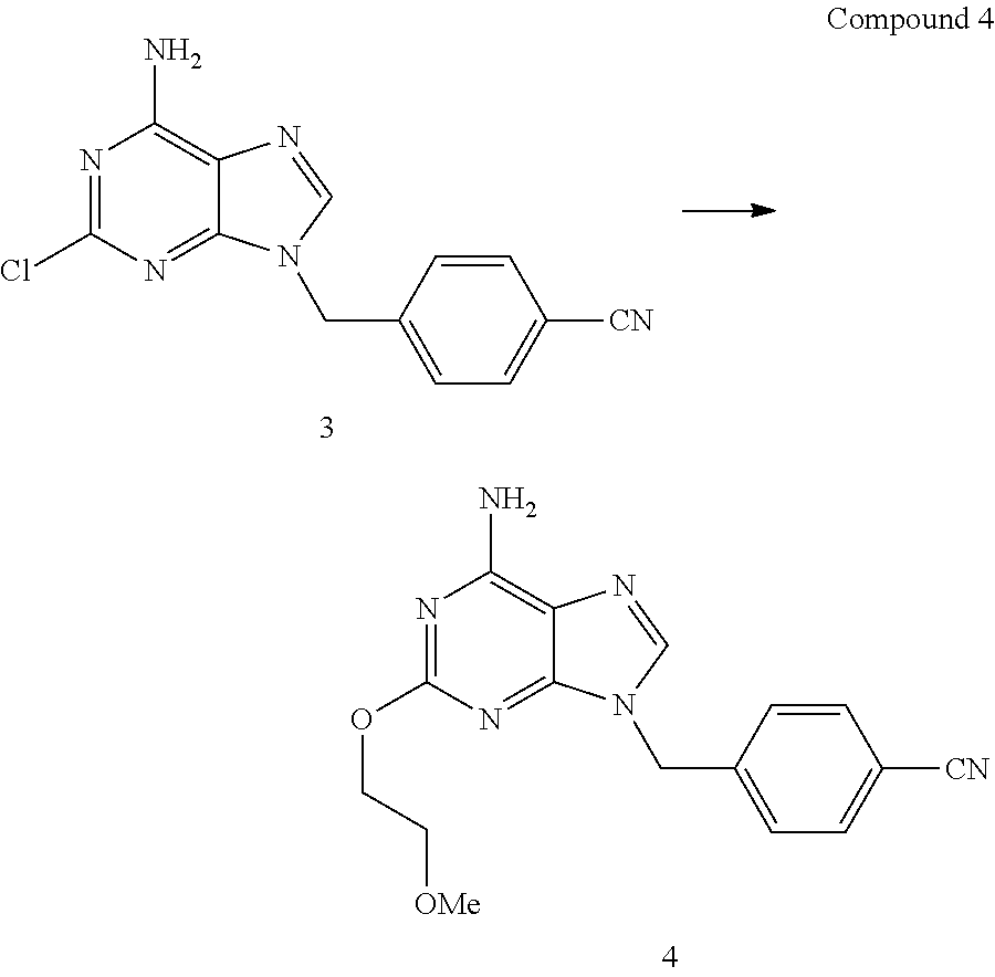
N1=C(OCC[OMe])N=C2C(=C1N)N=CN2CC1=CC=C([CN])C=C1.N1=C(Cl)N=C2C(=C1N)N=CN2CC1=CC=C([CN])C=C1
